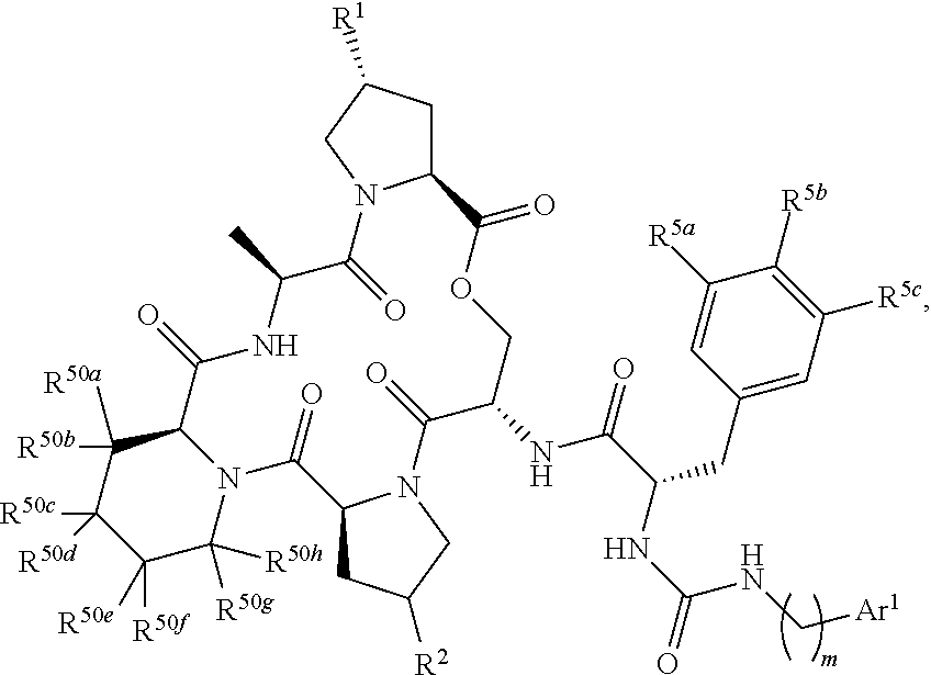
C1C([R1])CN2C1C(=O)OCC(NC(=O)C(NC(=O)NC[Ar1])CC1=CC([R5c])=C([R5b])C([R5a])=C1)C(=O)N1C(CC([R2])C1)C(=O)N1C(C(=O)NC(C)C2=O)C([R50b])([R50a])C([R50c])([R50d])C([R50f])([R50e])C1([R50g])[R50h]
